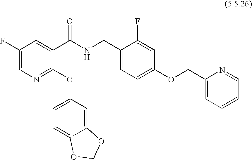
C1(OC2=CC=C3C(=C2)OCO3)=NC=C(F)C=C1C(NCC1=CC=C(OCC2=CC=CC=N2)C=C1F)=O
